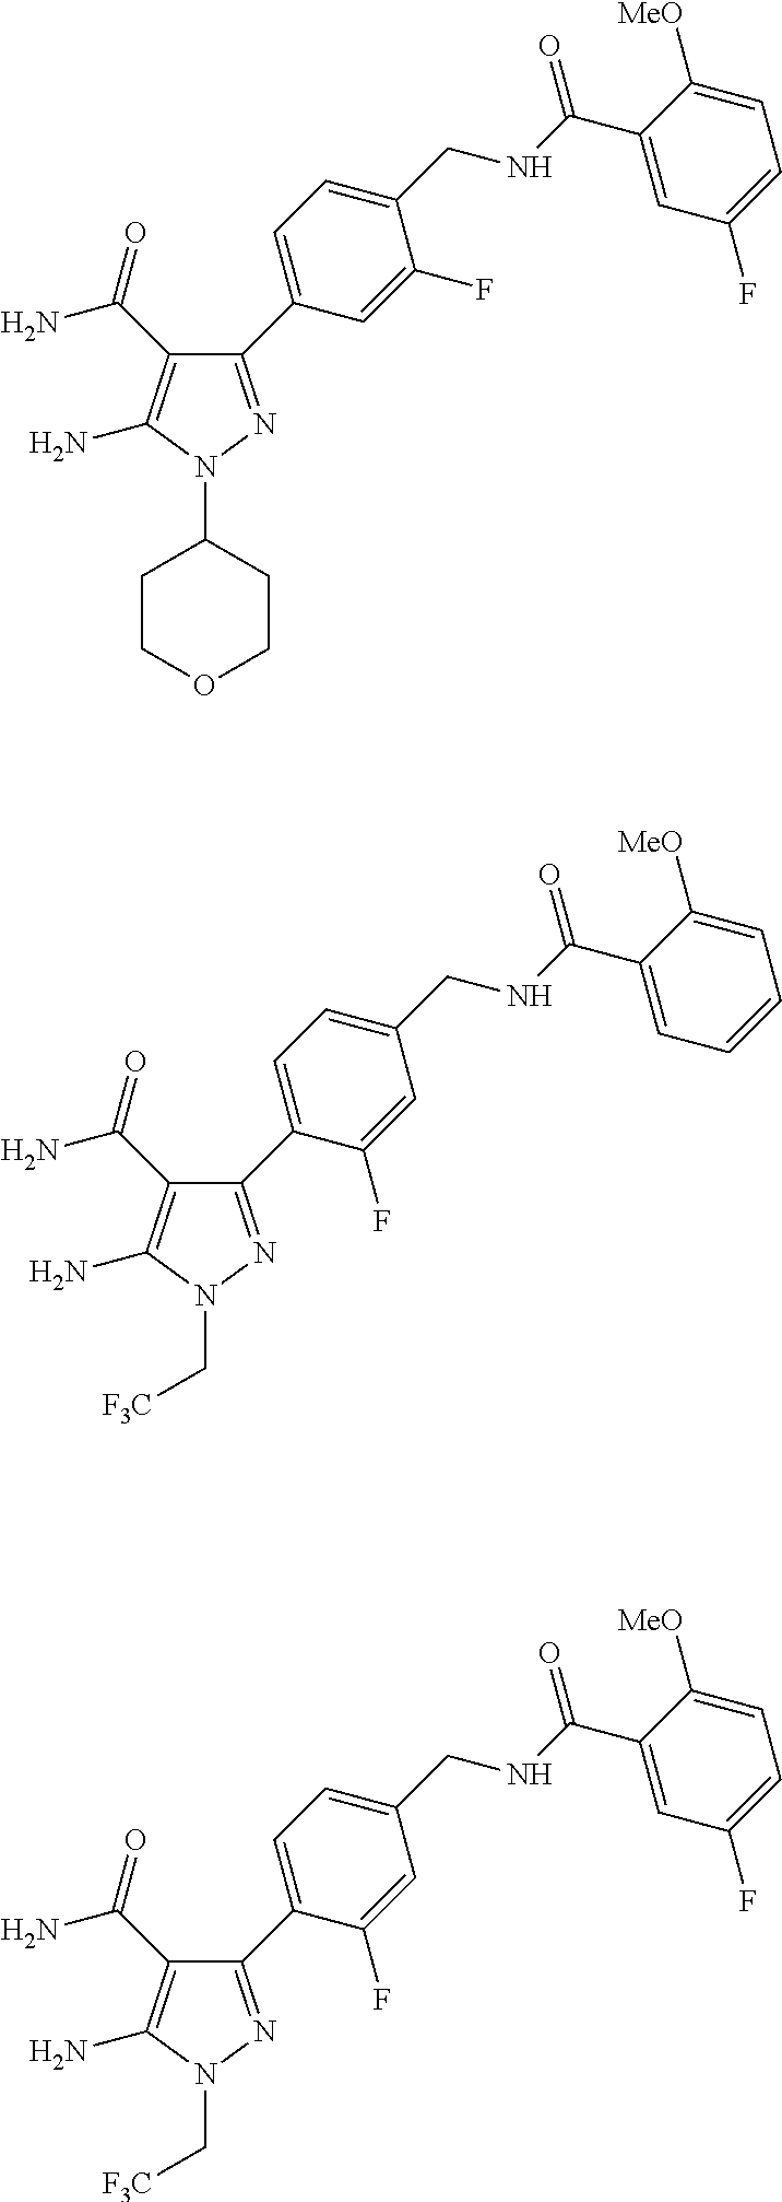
N1(C2CCOCC2)N=C(C2=CC=C(CNC(C3=CC(F)=CC=C3[MeO])=O)C(F)=C2)C(C(N)=O)=C1N.N1(C[F3C])N=C(C2=CC=C(CNC(C3=CC=CC=C3[MeO])=O)C=C2F)C(C(N)=O)=C1N.N1(C[F3C])N=C(C2=CC=C(CNC(C3=CC(F)=CC=C3[MeO])=O)C=C2F)C(C(N)=O)=C1N
